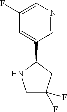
C1=C(C2NCC(F)(F)C2)C=NC=C1F
